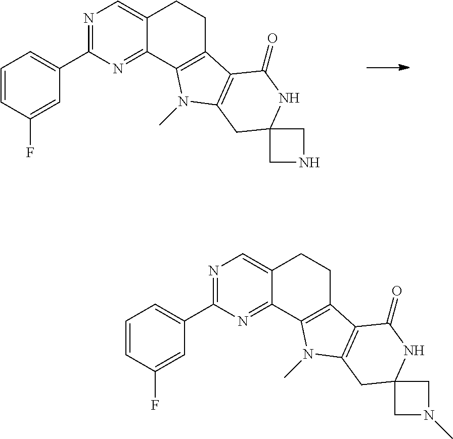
C1(C2=CC=CC(F)=C2)=NC=C2C(=N1)C1=C(CC2)C2=C(N1C)CC1(NC2=O)CNC1.C1(C2=CC=CC(F)=C2)=NC=C2C(=N1)C1=C(CC2)C2=C(N1C)CC1(NC2=O)CN(C)C1
